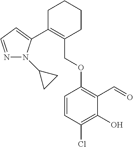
C1C(C2=CC=NN2C2CC2)=C(COC2=C(C=O)C(O)=C(Cl)C=C2)CCC1
